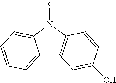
C12=CC=CC=C1N(C)C1=C2C=C(O)C=C1
